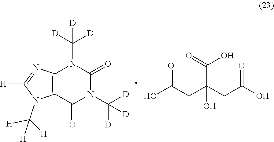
[D]C([D])([D])N1C(=O)N(C([D])([D])[D])C(=O)C2=C1N=C([H])N2C([H])([H])[H].C(C(O)(C(=O)O)CC(=O)[OH])C(O)=O
